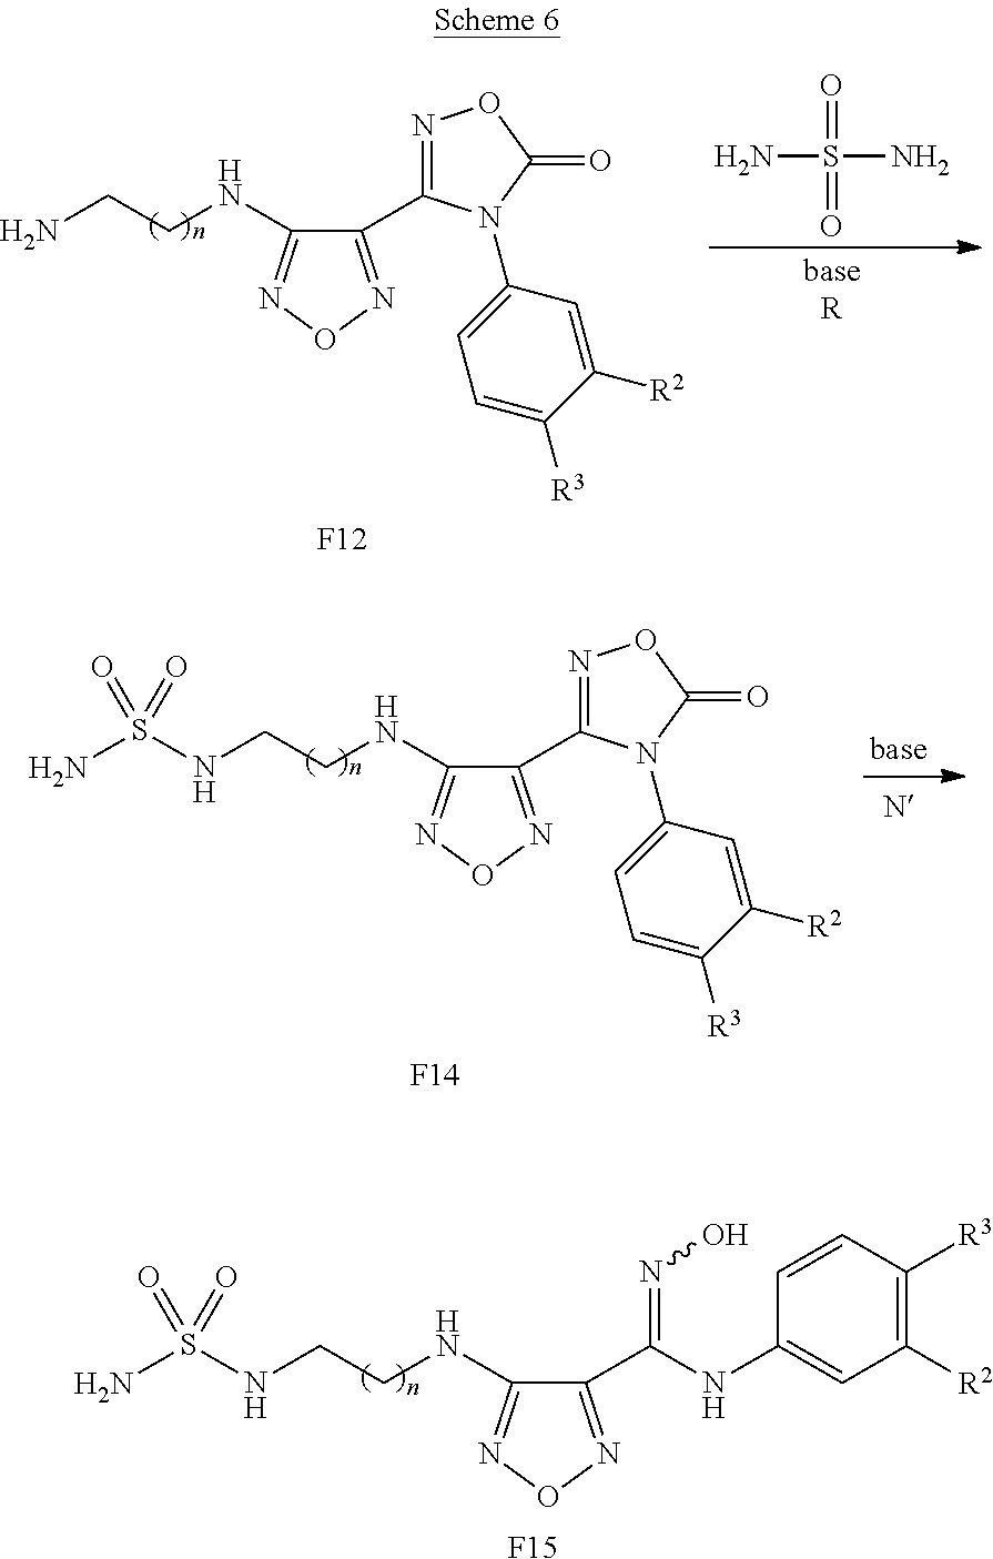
[F15].C1(NCCNS(N)(=O)=O)=NON=C1C(NC1=CC([R2])=C([R3])C=C1)=NO.O=S(=O)(N)N.C1(NCCN)=NON=C1C1=NOC(=O)N1C1=CC=C([R3])C([R2])=C1.[F12].C1(NCCNS(N)(=O)=O)=NON=C1C1=NOC(=O)N1C1=CC=C([R3])C([R2])=C1.[F14]
